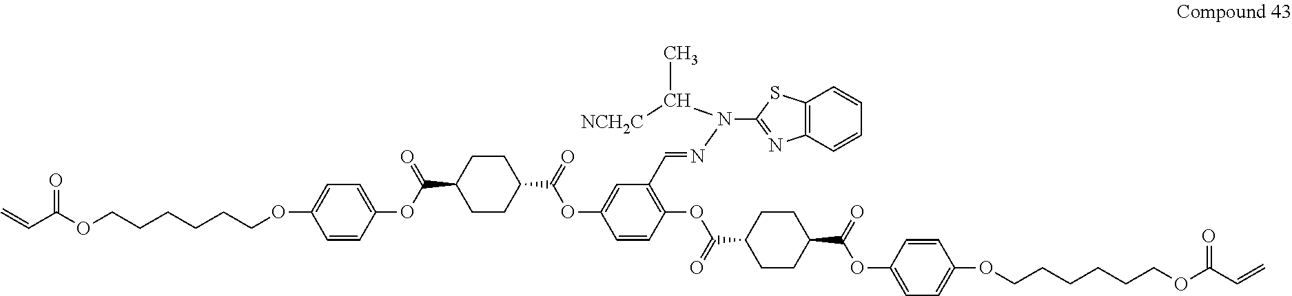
C(C(OCCCCCCOC1=CC=C(OC(C2CCC(C(=O)OC3=CC(C=NN(C4=NC5=C(S4)C=CC=C5)C([NCH2C])C)=C(OC(C4CCC(C(OC5=CC=C(OCCCCCCOC(C=C)=O)C=C5)=O)CC4)=O)C=C3)CC2)=O)C=C1)=O)=C
